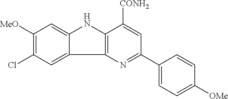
C1([MeO])=C(Cl)C=C2C(=C1)NC1=C2N=C(C2=CC=C([OMe])C=C2)C=C1[CONH2]
